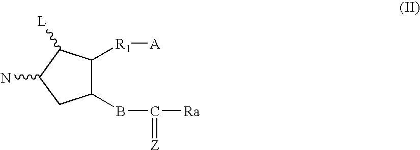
C1(BC([Ra])=[Z])C([R1][A])C([L])C(N)C1
